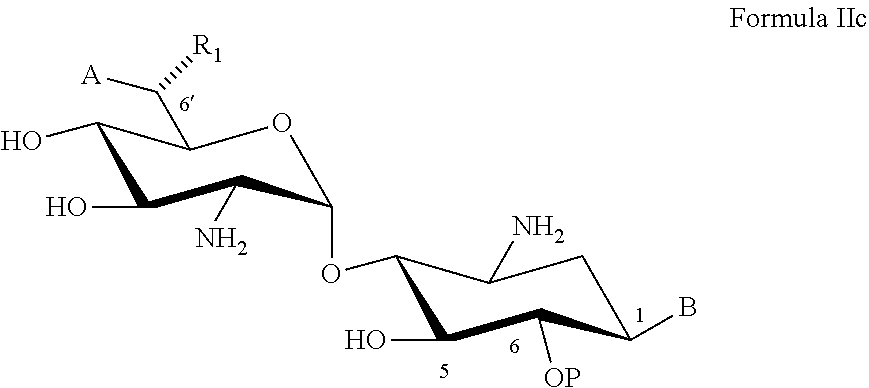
O1C(OC2C(N)CC(B)C([OP])C2O)C(N)C(O)C(O)C1C([R1])[A]
